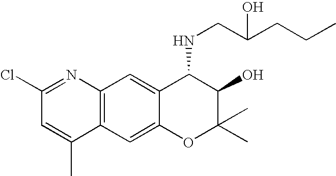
C12=C(C=C3C(=C1)C(NCC(CCC)O)C(O)C(C)(C)O3)C(C)=CC(Cl)=N2
